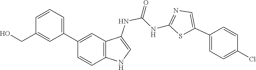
C1(NC(=O)NC2=CNC3=C2C=C(C2=CC=CC(CO)=C2)C=C3)=NC=C(C2=CC=C(Cl)C=C2)S1
